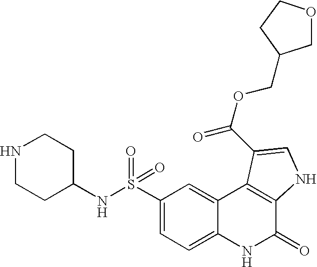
N(S(C1=CC=C2C(=C1)C1=C(C(=O)N2)NC=C1C(OCC1COCC1)=O)(=O)=O)C1CCNCC1
